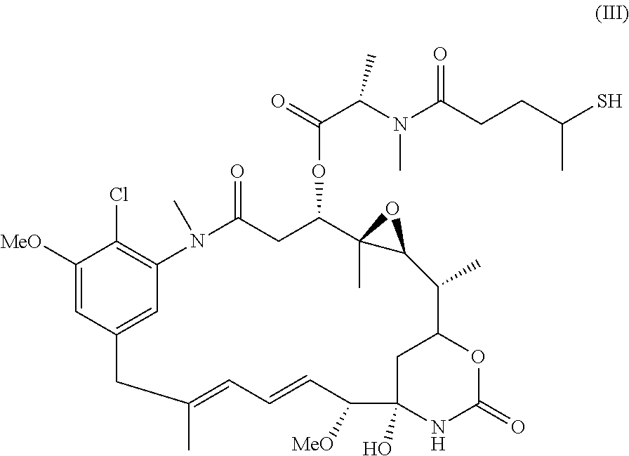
C1([MeO])=CC2=CC(=C1Cl)N(C)C(=O)CC(OC(C(N(C(CCC(S)C)=O)C)C)=O)C1(C)C(O1)C(C)C1CC(O)(NC(=O)O1)C([MeO])C=CC=C(C)C2
